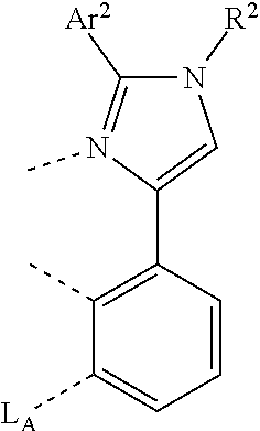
N1([R2])C([Ar2])=N(C)C(C2=C(C)C([LA])=CC=C2)=C1
